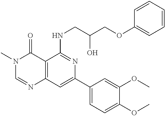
C12=C(C=C(C3=CC=C(OC)C(OC)=C3)N=C1NCC(COC1=CC=CC=C1)O)N=CN(C)C2=O
